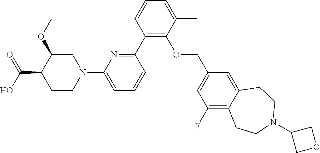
C1(C2=NC(N3CC(OC)C(C(O)=O)CC3)=CC=C2)=C(OCC2=CC(F)=C3C(=C2)CCN(C2COC2)CC3)C(C)=CC=C1
